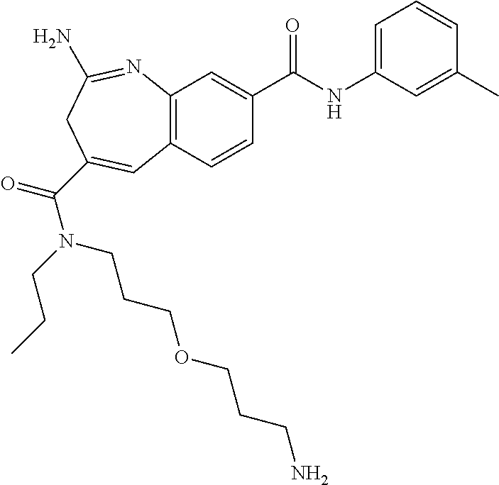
C12=C(C=CC(C(NC3=CC=CC(C)=C3)=O)=C1)C=C(C(N(CCC)CCCOCCCN)=O)CC(N)=N2
